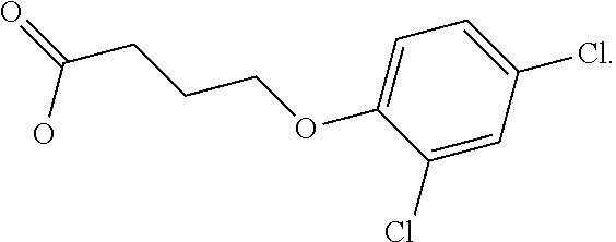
C1=C(OCCCC(=O)O)C(Cl)=CC(Cl)=C1
